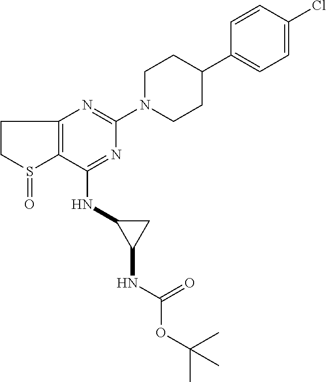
C1CS(=O)C2=C1N=C(N1CCC(C3=CC=C(Cl)C=C3)CC1)N=C2NC1C(NC(=O)OC(C)(C)C)C1
